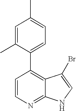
C1=CN=C2C(=C1C1=CC=C(C)C=C1C)C(Br)=CN2
